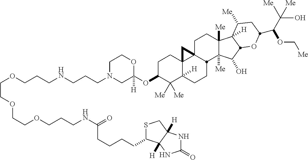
O(C1C([Me])([Me])C2([H])C3(CC1)C1(CCC4([Me])C([Me])(C(O)C5C4([H])C([Me])CC(C(C([Me])(O)[Me])OC[Me])O5)C1CC2)C3)C1([H])OCCN(CCCNCCCOCCOCCOCCCNC(=O)CCCCC2SCC3([H])C2([H])NC(=O)N3)C1
